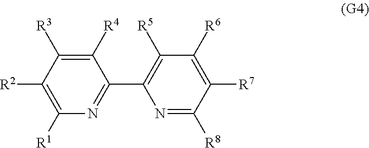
C1([R4])=C([R3])C([R2])=C([R1])N=C1C1=C([R5])C([R6])=C([R7])C([R8])=N1
